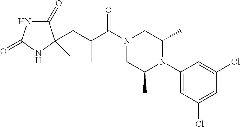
C1(=O)NC(=O)NC1(C)CC(C(N1CC(C)N(C2=CC(Cl)=CC(Cl)=C2)C(C)C1)=O)C
